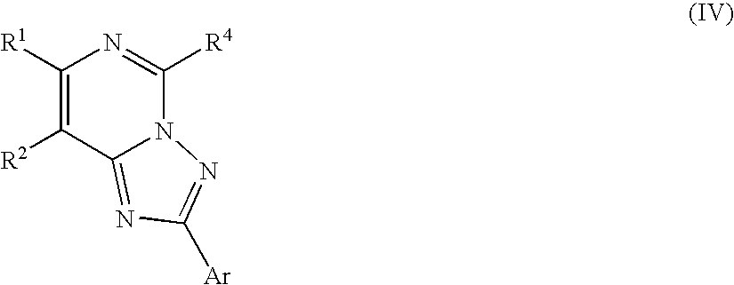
C1([R1])=C([R2])C2=NC([Ar])=NN2C([R4])=N1
